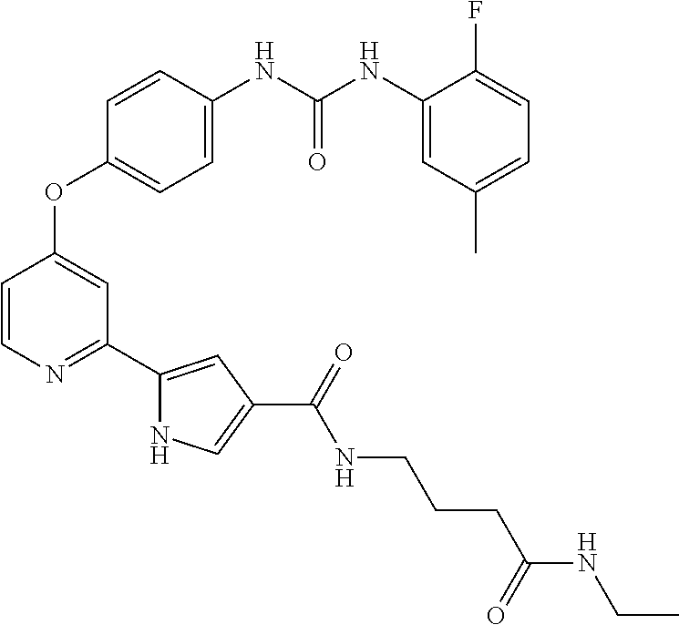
C1=CN=C(C2=CC(C(=O)NCCCC(NCC)=O)=CN2)C=C1OC1=CC=C(NC(NC2=CC(C)=CC=C2F)=O)C=C1
